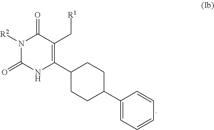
N1([R2])C(=O)NC(C2CCC(C3=CC=CC=C3)CC2)=C(C[R1])C1=O
